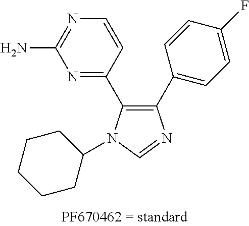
C1(C2=CC=C(F)C=C2)=C(C2=NC(N)=NC=C2)N(C2CCCCC2)C=N1
